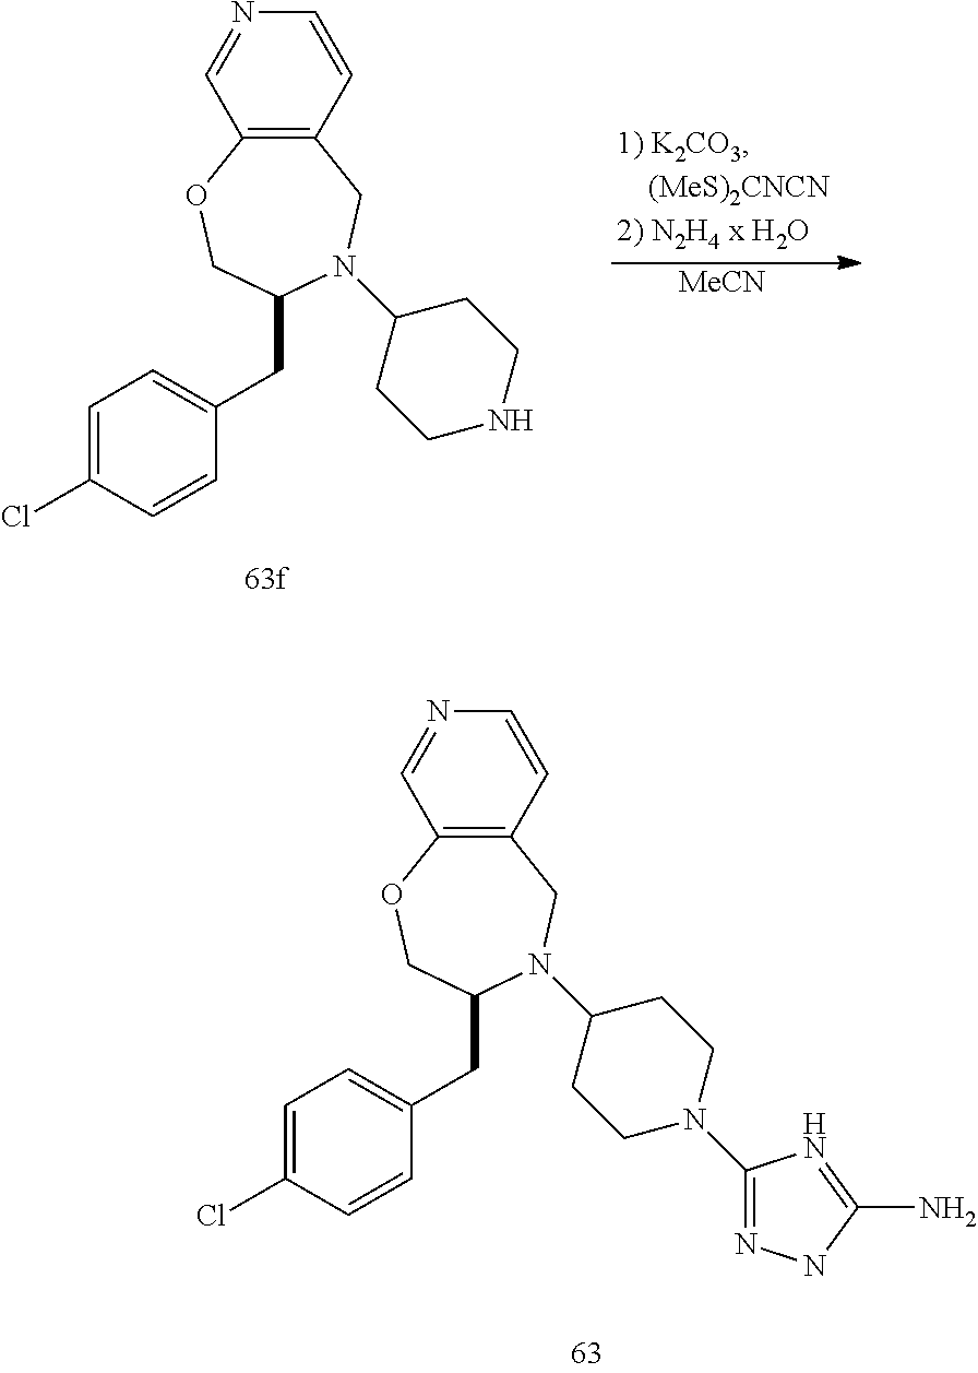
C12=C(C=CN=C1)CN(C1CCN(C3=NNC(N)=N3)CC1)C(CC1=CC=C(Cl)C=C1)CO2.C12=C(C=CN=C1)CN(C1CCNCC1)C(CC1=CC=C(Cl)C=C1)CO2.[MeCN]
